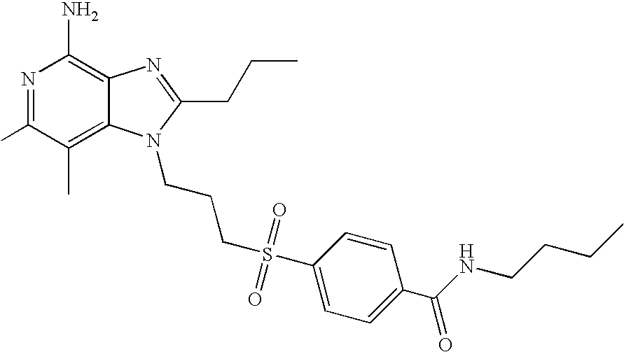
N1=C(C)C(C)=C2C(=C1N)N=C(CCC)N2CCCS(=O)(=O)C1=CC=C(C(=O)NCCCC)C=C1
